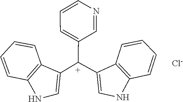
C1=CC2=C(C=C1)C([C+](C1=CC=CN=C1)C1=CNC3=C1C=CC=C3)=CN2.[Cl-]
